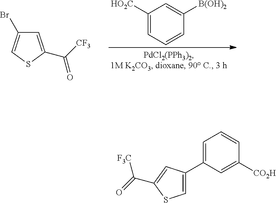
C1=C(C([CF3])=O)SC=C1Br.C1([HO2C])=CC=CC([B(OH)2])=C1.C1=C(C2=CSC(C(=O)[F3C])=C2)C=C([CO2H])C=C1
